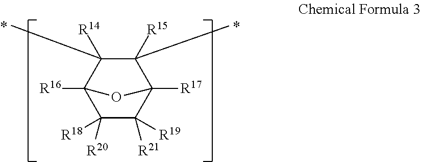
C1([R20])([R18])C([R21])([R19])C2([R17])C([R15])(C)C([R14])(C)C1([R16])O2
